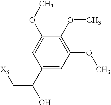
C1(C(O)C[X3])=CC(OC)=C(OC)C(OC)=C1
